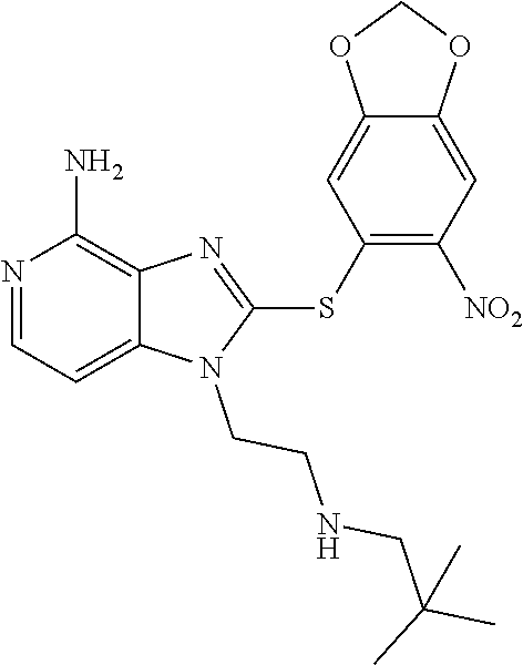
C12=CC=NC(N)=C1N=C(SC1=C([NO2])C=C3C(=C1)OCO3)N2CCNCC(C)(C)C
